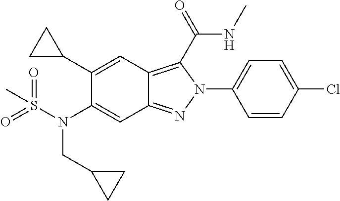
C1=CC(Cl)=CC=C1N1C(C(=O)NC)=C2C(=N1)C=C(N(CC1CC1)S(=O)(=O)C)C(C1CC1)=C2
